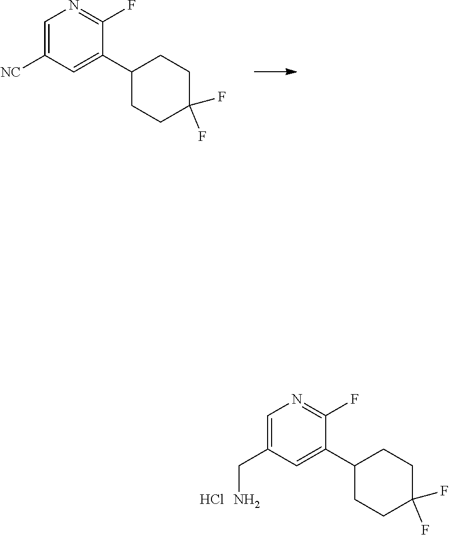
C1=C([NC])C=C(C2CCC(F)(F)CC2)C(F)=N1.C1=C(CN)C=C(C2CCC(F)(F)CC2)C(F)=N1.Cl
